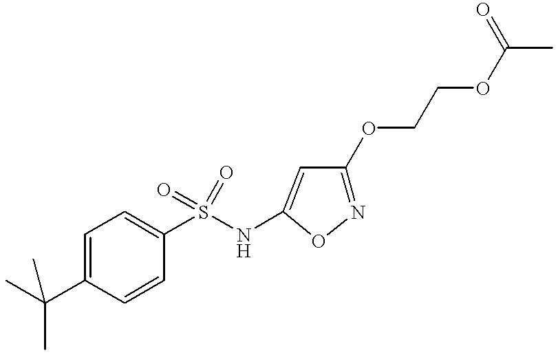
C1=C(C(C)(C)C)C=CC(S(NC2=CC(OCCOC(C)=O)=NO2)(=O)=O)=C1
